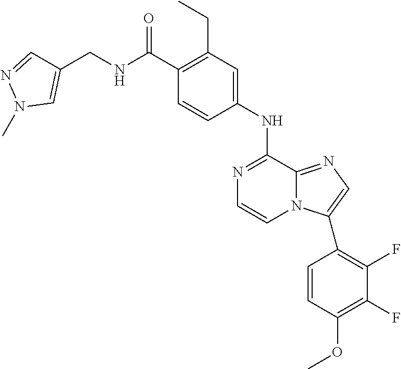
C1(C(NCC2=CN(C)N=C2)=O)=C(CC)C=C(NC2=NC=CN3C2=NC=C3C2=C(F)C(F)=C(OC)C=C2)C=C1
